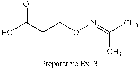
C(C)(=NOCCC(O)=O)C
